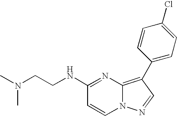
N1=C(NCCN(C)C)C=CN2C1=C(C1=CC=C(Cl)C=C1)C=N2
